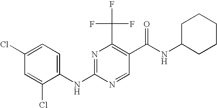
C1(NC2=NC(C(F)(F)F)=C(C(NC3CCCCC3)=O)C=N2)=CC=C(Cl)C=C1Cl
